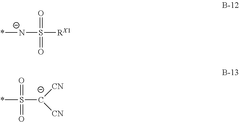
*[N-]S([RX1])(=O)=O.*S([C-]([CN])[CN])(=O)=O
